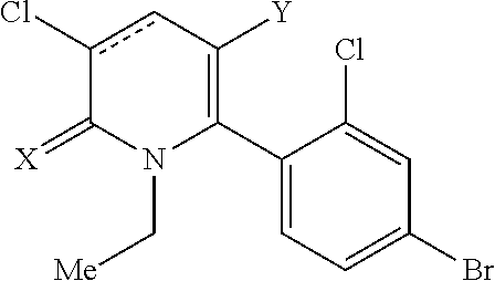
C1(C2=C([Y])cc(Cl)C(=[X])N2C[Me])=CC=C(Br)C=C1Cl
